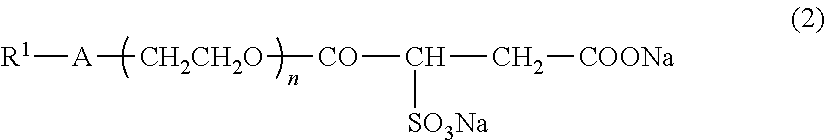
[R1][A][CH2CH2O][CO]C(C[COONa])[SO3Na]
